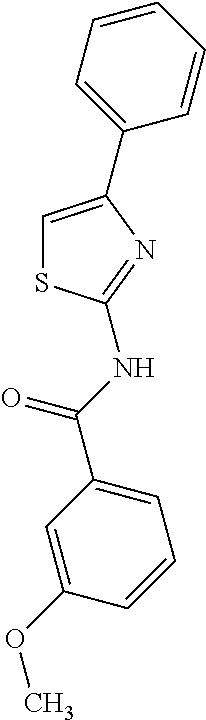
C1=C(C2=CC=CC=C2)N=C(NC(C2=CC=CC(OC)=C2)=O)S1
